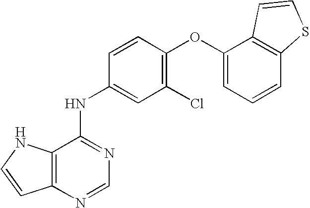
C12=C(N=CN=C1NC1=CC(Cl)=C(OC3=CC=CC4=C3C=CS4)C=C1)C=CN2
